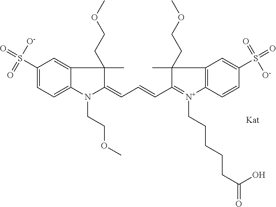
C1(S(=O)([O-])=O)=CC=C2C(=C1)C(C)(CCOC)C(=CC=CC1=[N+](CCCCCC(=O)O)C3=C(C=C(S(=O)(=O)[O-])C=C3)C1(C)CCOC)N2CCOC
